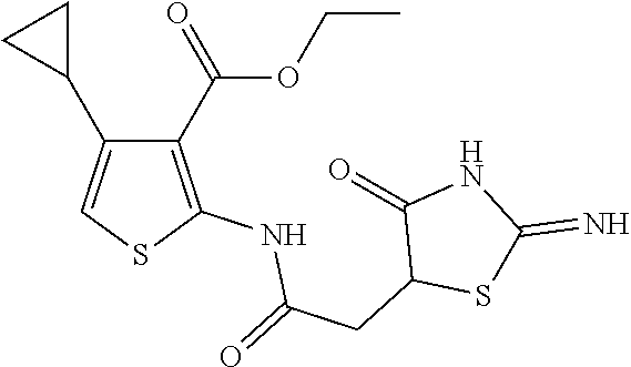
C1(C(OCC)=O)=C(NC(=O)CC2SC(=N)NC2=O)SC=C1C1CC1
